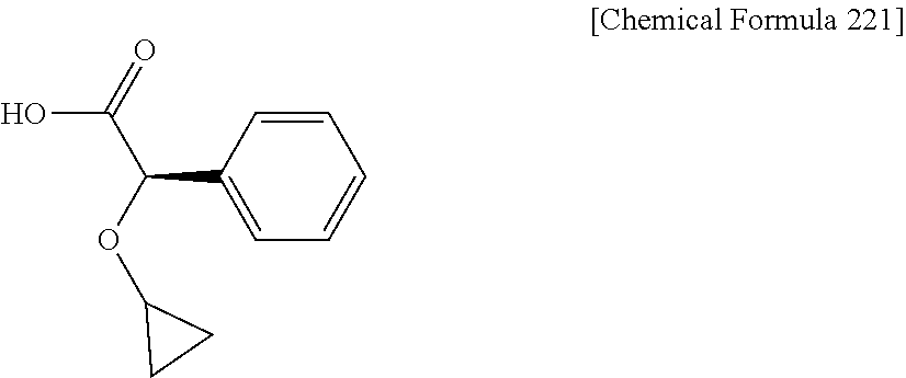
C1=C(C(C(=O)O)OC2CC2)C=CC=C1
